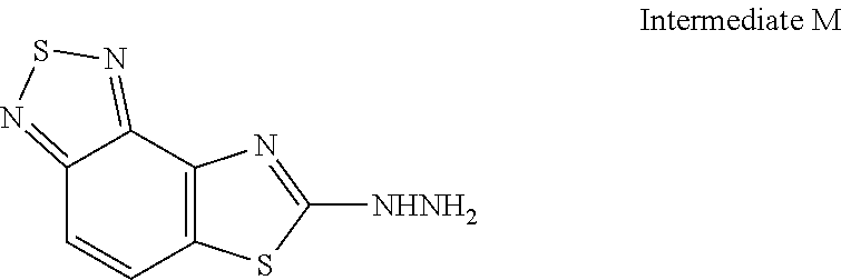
C12=NSN=C1C=CC1=C2N=C([NHNH2])S1
